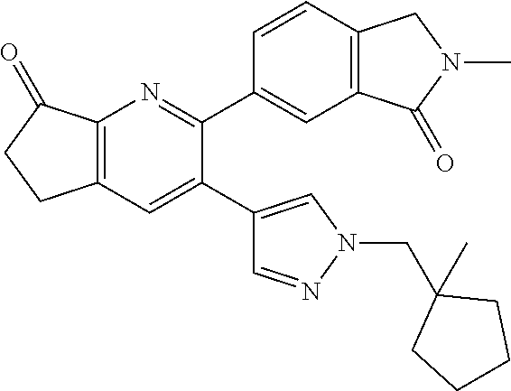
C12=C(C=C(C3=CN(CC4(C)CCCC4)N=C3)C(C3=CC4=C(C=C3)CN(C)C4=O)=N1)CCC2=O
